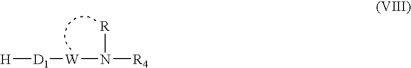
[H][D1][W]N([R])[R4]
